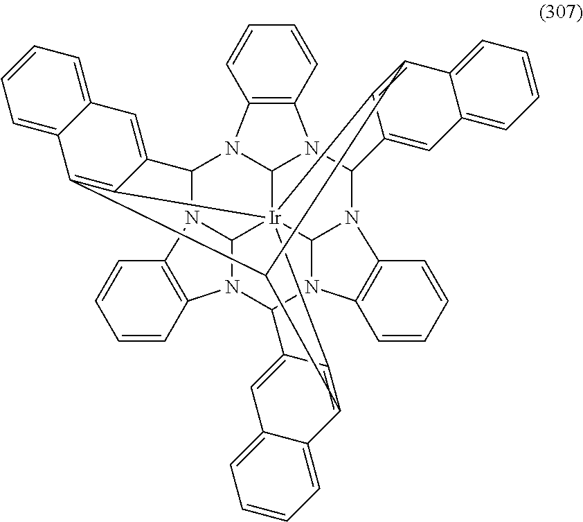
N12C3N(C4N5C6N(C7N8C9N(C1C1=CC%10=CC=CC=C%10C%10=C1[Ir]3961C3=C(C6=CC=CC=C6C=C43)C%10C3=C1C7=CC1=CC=CC=C13)C1=C8C=CC=C1)C1=C5C=CC=C1)C1=C2C=CC=C1
